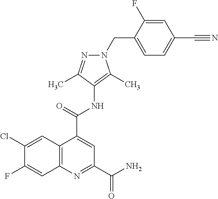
C12=C(N=C(C(=O)N)C=C1C(=O)NC1=C(C)N(CC3=CC=C(C#N)C=C3F)N=C1C)C=C(F)C(Cl)=C2
